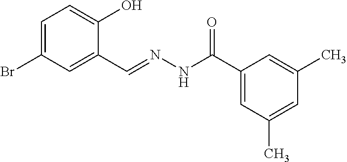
C1=C(Br)C=C(C=NNC(C2=CC(C)=CC(C)=C2)=O)C(O)=C1
